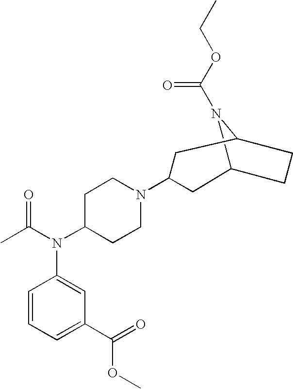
C12N(C(OCC)=O)C(CC1)CC(N1CCC(N(C(C)=O)C3=CC(C(=O)OC)=CC=C3)CC1)C2
